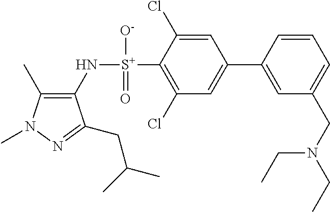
C1(C)=C(N[S+](C2=C(Cl)C=C(C3=CC(CN(CC)CC)=CC=C3)C=C2Cl)([O-])=O)C(CC(C)C)=NN1C
